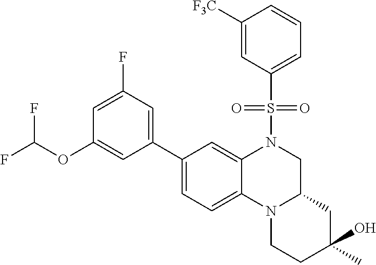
C1(OC(F)F)=CC(C2=CC=C3C(=C2)N(S(=O)(=O)C2=CC=CC([F3C])=C2)CC2N3CCC(O)(C)C2)=CC(F)=C1
